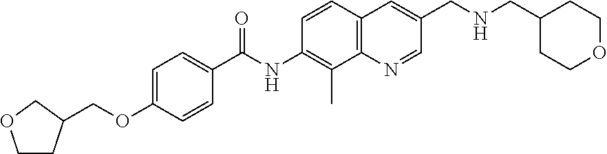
C1CC(COC2=CC=C(C(NC3=C(C)C4=C(C=C3)C=C(CNCC3CCOCC3)C=N4)=O)C=C2)CO1
